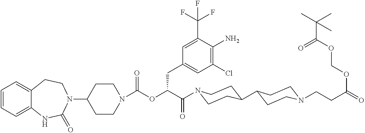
C1(N2CCC3=CC=CC=C3NC2=O)CCN(C(OC(C(=O)N2CCC(C3CCN(CCC(=O)OCOC(C(C)(C)C)=O)CC3)CC2)CC2=CC(Cl)=C(N)C(C(F)(F)F)=C2)=O)CC1
